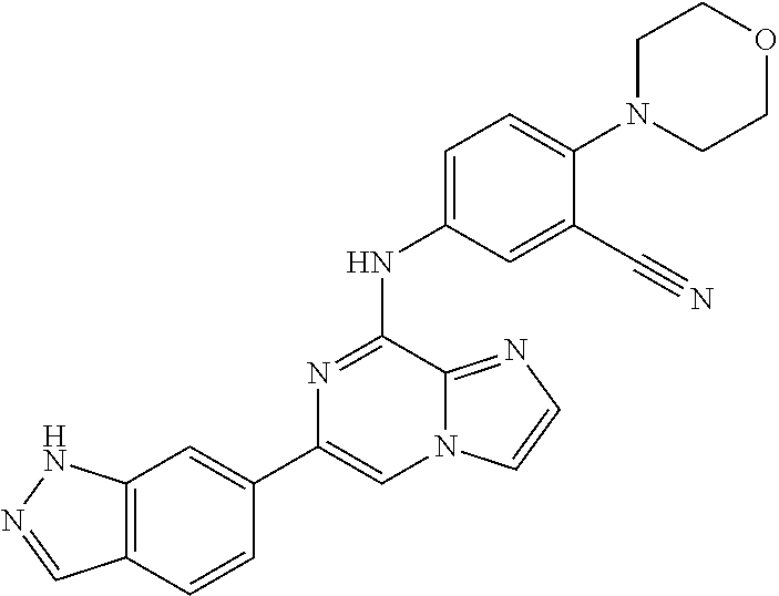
C1(C2=CC3=C(C=C2)C=NN3)=CN2C(=NC=C2)C(NC2=CC=C(N3CCOCC3)C(C#N)=C2)=N1
